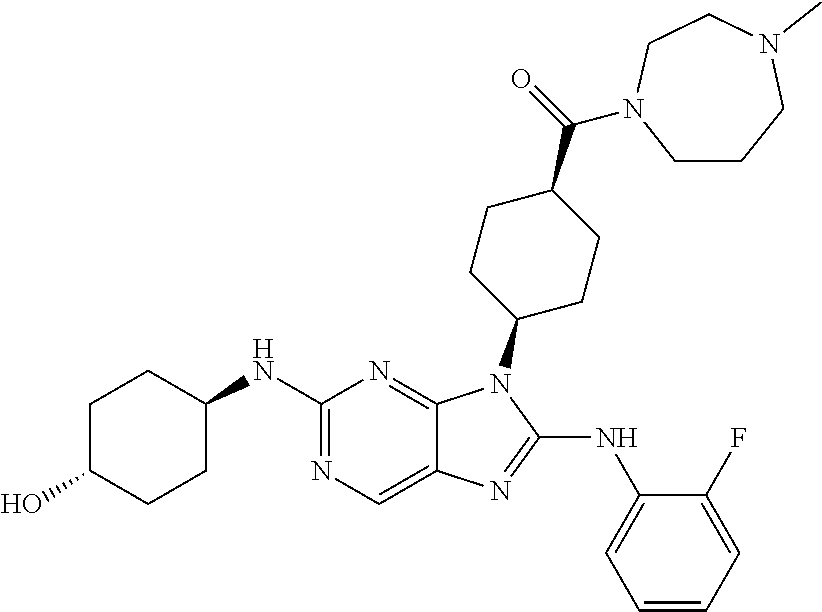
N1=C(NC2CCC(O)CC2)N=C2C(=C1)N=C(NC1=CC=CC=C1F)N2C1CCC(C(N2CCCN(C)CC2)=O)CC1
